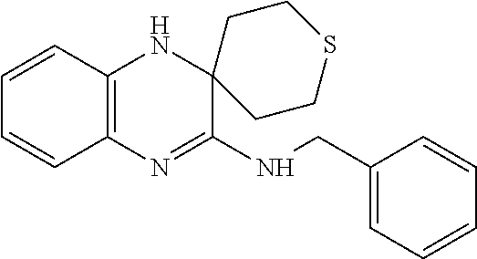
C12=C(N=C(NCC3=CC=CC=C3)C3(N1)CCSCC3)C=CC=C2
